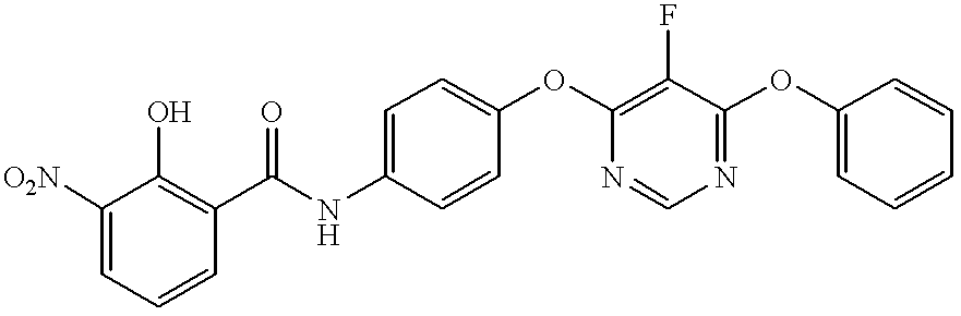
[O2N]C1=CC=CC(C(NC2=CC=C(OC3=C(F)C(OC4=CC=CC=C4)=NC=N3)C=C2)=O)=C1O
